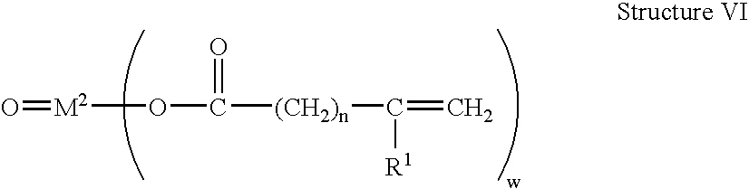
[M2](OC([(CH2)n]C(=C)[R1])=O)=O
